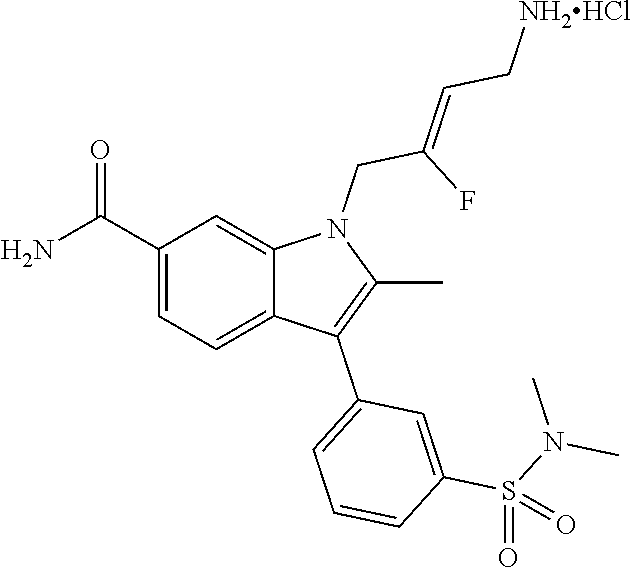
C1(C(N)=O)=CC=C2C(=C1)N(CC(F)=CC[NH2HCl])C(C)=C2C1=CC=CC(S(N(C)C)(=O)=O)=C1
